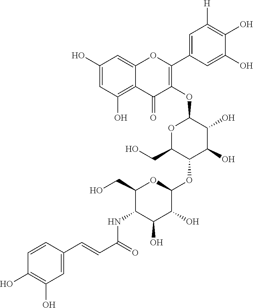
C1(O)=CC(O)=C2C(=C1)OC(C1=CC([H])=C(O)C(O)=C1)=C(OC1OC(CO)C(OC3C(O)C(O)C(NC(C=CC4=CC(O)=C(O)C=C4)=O)C(CO)O3)C(O)C1O)C2=O
